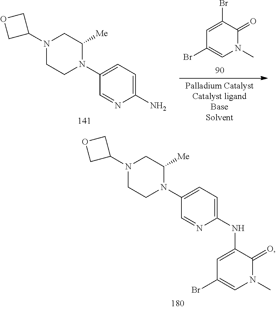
N1(C2COC2)CCN(C2=CC=C(N)N=C2)C([Me])C1.C1=C(Br)C(=O)N(C)C=C1Br.N1(C2COC2)CCN(C2=CC=C(NC3=CC(Br)=CN(C)C3=O)N=C2)C([Me])C1
